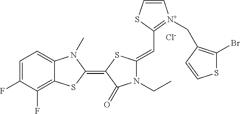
[Cl-].C1=C(F)C(F)=C2C(=C1)N(C)C(=C1SC(=CC3=[N+](CC4=C(Br)SC=C4)C=CS3)N(CC)C1=O)S2
